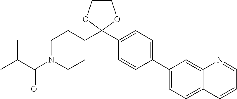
C1=C(C2=CC=C(C3(C4CCN(C(C(C)C)=O)CC4)OCCO3)C=C2)C=C2N=CC=CC2=C1
